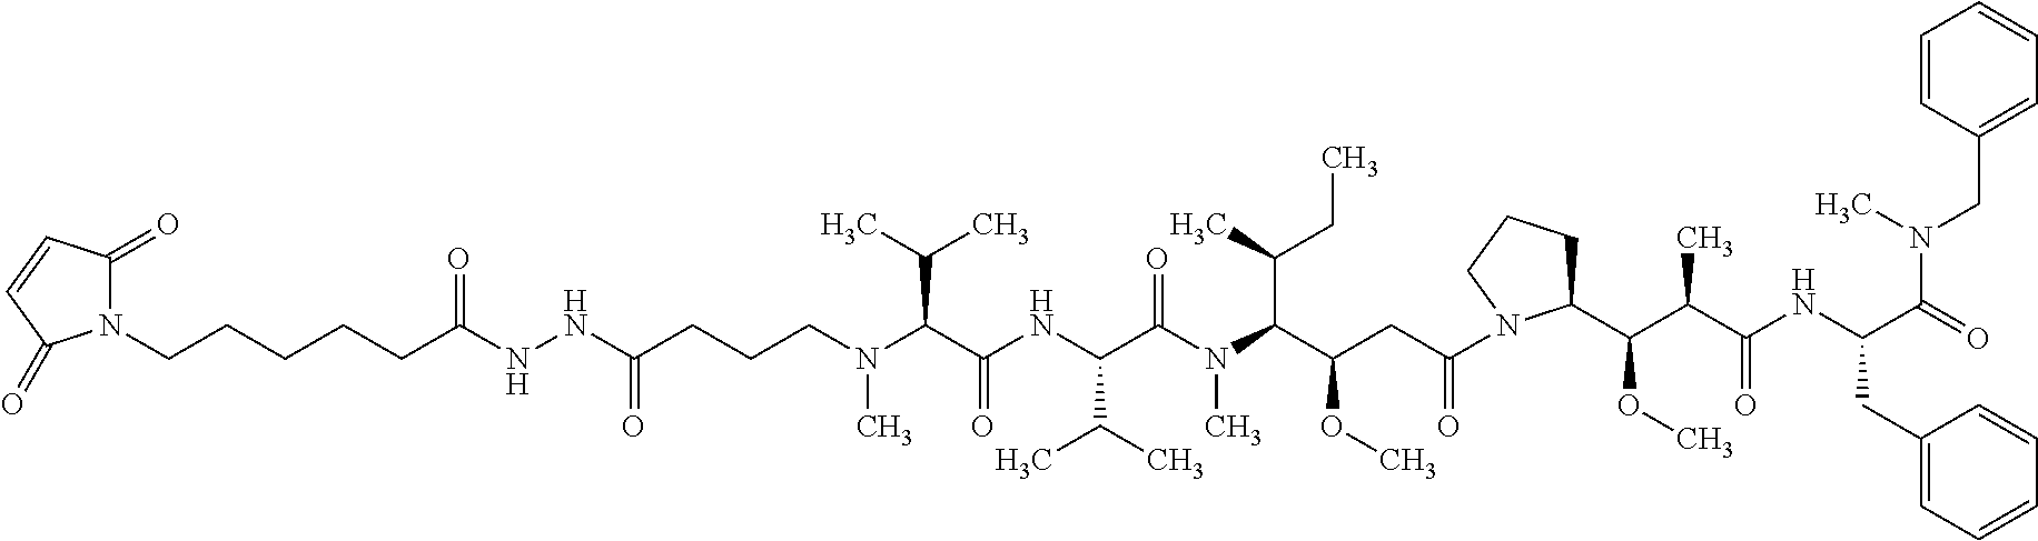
N1(CCCCCC(NNC(CCCN(C(C(NC(C(N(C(C(CC(=O)N2CCCC2C(C(C(NC(C(=O)N(C)CC2=CC=CC=C2)CC2=CC=CC=C2)=O)C)OC)OC)C(C)CC)C)=O)C(C)C)=O)C(C)C)C)=O)=O)C(=O)C=CC1=O
